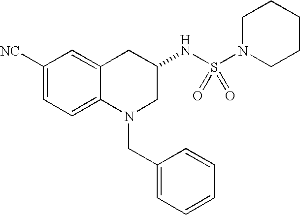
C1([NC])=CC=C2C(=C1)CC(NS(N1CCCCC1)(=O)=O)CN2CC1=CC=CC=C1
